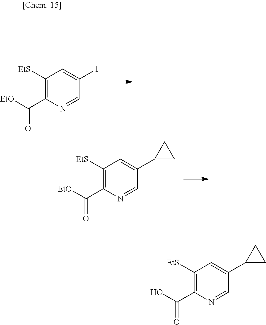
C1([EtS])=C(C([EtO])=O)N=CC(I)=C1.C1([EtS])=C(C(=O)[EtO])N=CC(C2CC2)=C1.C1([EtS])=C(C(=O)O)N=CC(C2CC2)=C1
